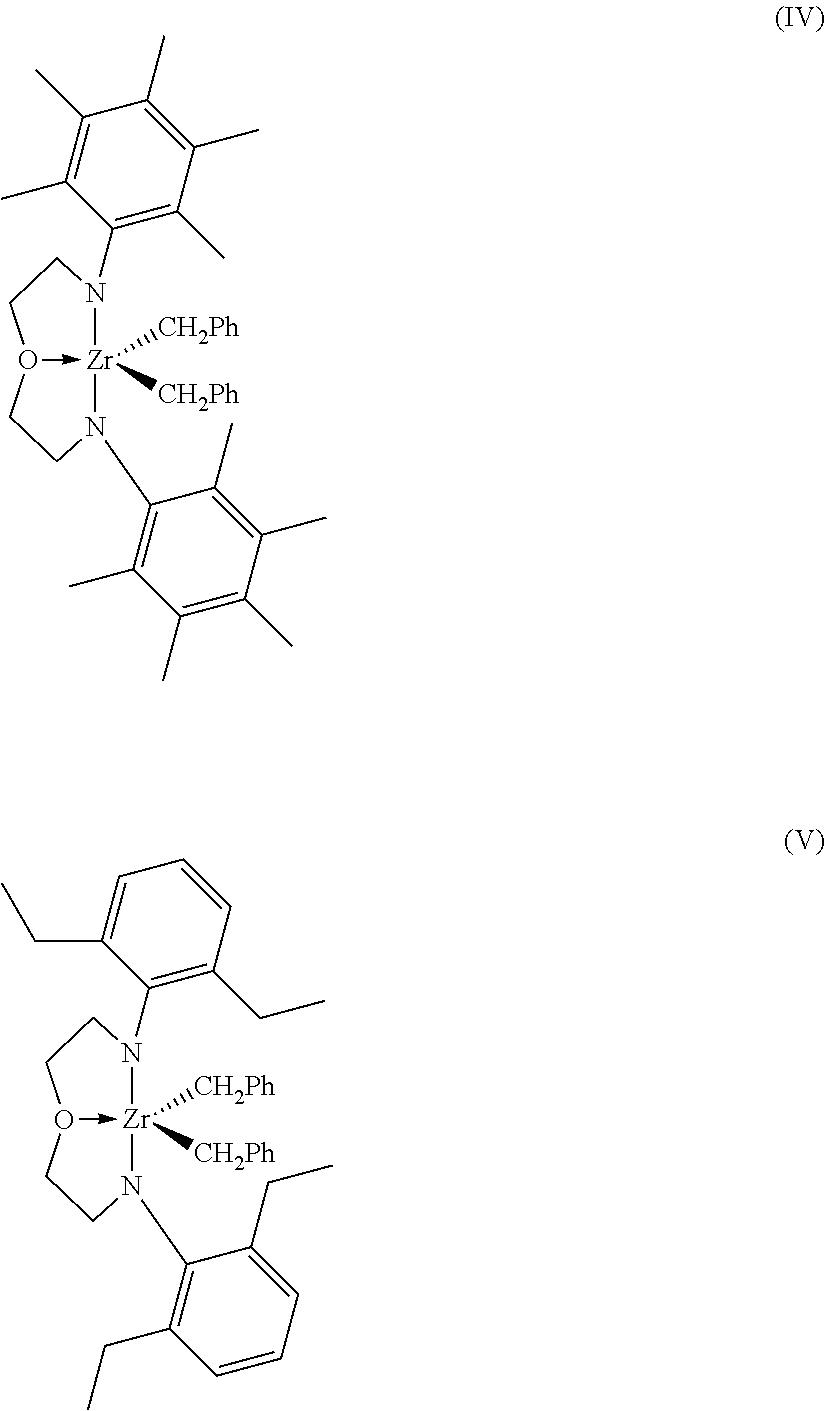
C1CO2->[Zr]([CH2Ph])([CH2Ph])(N(C3=C(C)C(C)=C(C)C(C)=C3C)CC2)N1C1=C(C)C(C)=C(C)C(C)=C1C.C1CO2->[Zr]([CH2Ph])([CH2Ph])(N(C3=C(CC)C=CC=C3CC)CC2)N1C1=C(CC)C=CC=C1CC
